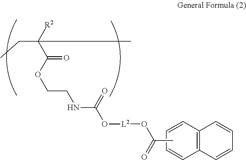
C12=C(C=CC=C1)C=CC=C2.CC(=O)O[L2]OC(NCCOC(C([R2])(CC)C)=O)=O
